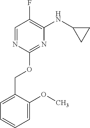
C1=C(COC2=NC(NC3CC3)=C(F)C=N2)C(OC)=CC=C1
